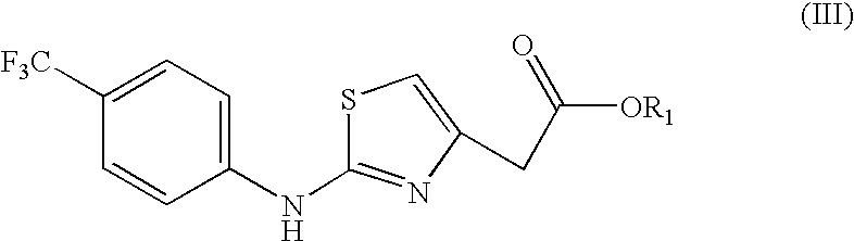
C1=C([F3C])C=CC(NC2=NC(CC([OR1])=O)=CS2)=C1
